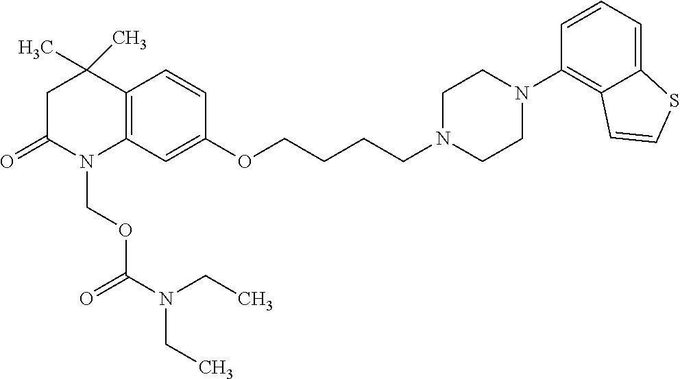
C12=C(C=C(OCCCCN3CCN(C4=C5C(=CC=C4)SC=C5)CC3)C=C1)N(COC(N(CC)CC)=O)C(=O)CC2(C)C
